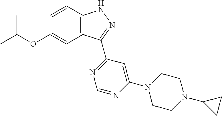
O(C1=CC2=C(C=C1)NN=C2C1=NC=NC(N2CCN(C3CC3)CC2)=C1)C(C)C
